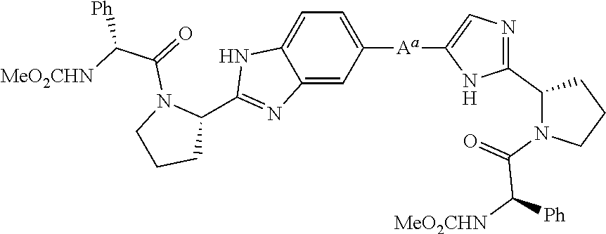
C12=CC([Aa]C3=CN=C(C4N(C(C([Ph])[MeO2CHN])=O)CCC4)N3)=CC=C1NC(C1N(C(C([Ph])[MeO2CHN])=O)CCC1)=N2
